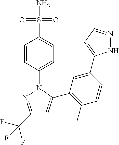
C1(C(F)(F)F)=NN(C2=CC=C(S(N)(=O)=O)C=C2)C(C2=C(C)C=CC(C3=CC=NN3)=C2)=C1
